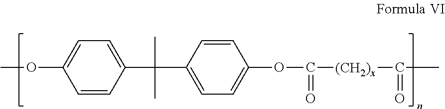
C1=CC(C(C)(C)C2=CC=C(OC(=O)[(CH2)x]C(C)=O)C=C2)=CC=C1OC
